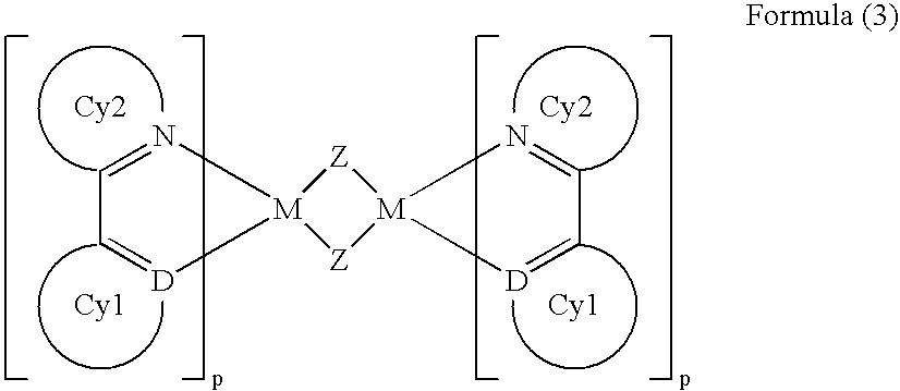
[Cy2].[Cy1].C1=N[M]2([D]=C1)[Z][M]1(N=CC=[D]1)[Z]2.[Cy2].[Cy1]
